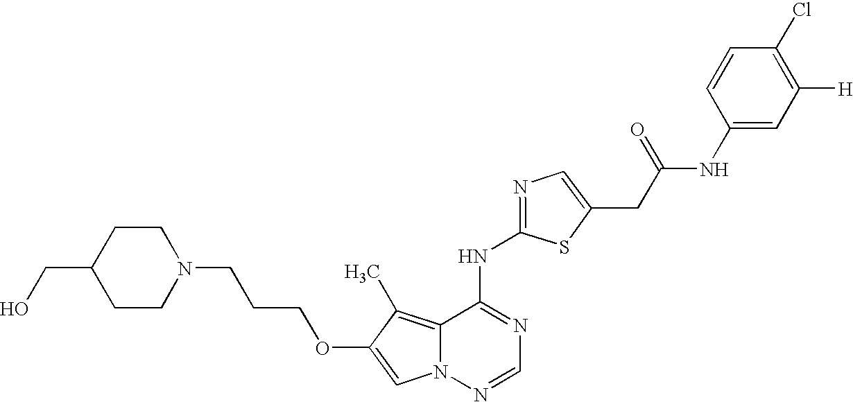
C1CN(CCCOC2=CN3C(=C2C)C(NC2=NC=C(CC(NC4=CC([H])=C(Cl)C=C4)=O)S2)=NC=N3)CCC1CO
